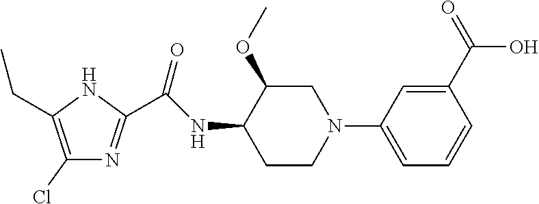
C1(Cl)=C(CC)NC(C(NC2C(OC)CN(C3=CC=CC(C(O)=O)=C3)CC2)=O)=N1
